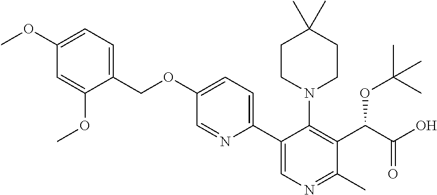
C1(COC2=CC=C(C3=CN=C(C)C(C(C(O)=O)OC(C)(C)C)=C3N3CCC(C)(C)CC3)N=C2)=CC=C(OC)C=C1OC
